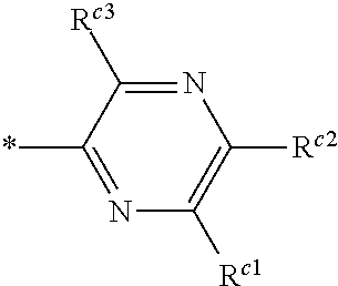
N1=C([Rc3])C(*)=NC([Rc1])=C1[Rc2]
